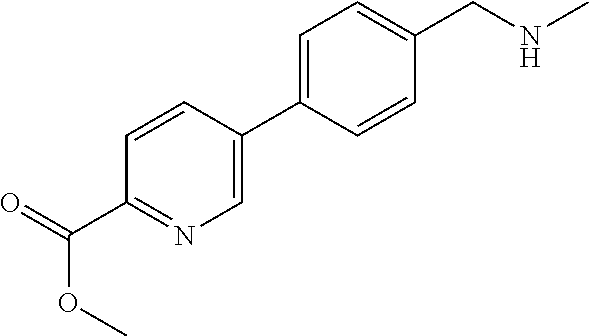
C1=CC(C2=CC=C(CNC)C=C2)=CN=C1C(=O)OC
